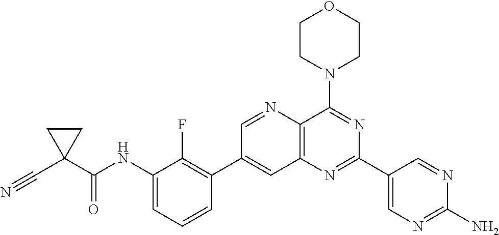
C1(NC(C2(C#N)CC2)=O)=CC=CC(C2=CC3=C(N=C2)C(N2CCOCC2)=NC(C2=CN=C(N)N=C2)=N3)=C1F
